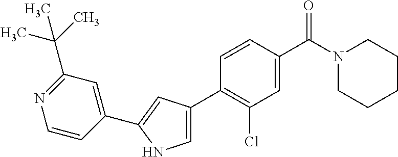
C1(C2=CC(C3=C(Cl)C=C(C(N4CCCCC4)=O)C=C3)=CN2)=CC(C(C)(C)C)=NC=C1
